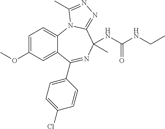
C12=CC(OC)=CC=C1N1C(=NN=C1C)C(C)(NC(NCC)=O)N=C2C1=CC=C(Cl)C=C1
